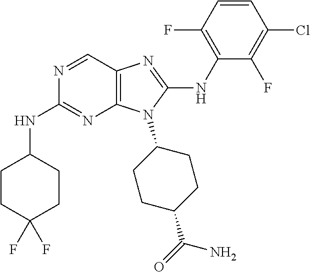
N1=CC2=C(N=C1NC1CCC(F)(F)CC1)N(C1CCC(C(=O)N)CC1)C(NC1=C(F)C=CC(Cl)=C1F)=N2
